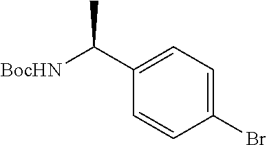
C1=C(Br)C=CC(C([BocHN])C)=C1
